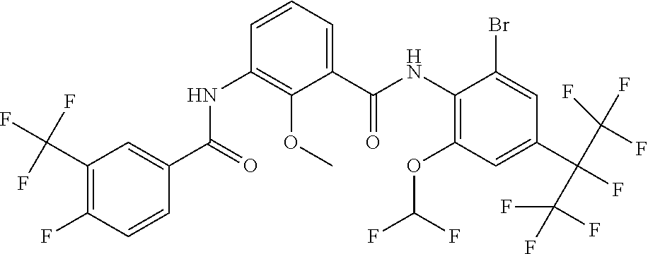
C1(OC(F)F)=C(NC(C2=CC=CC(NC(C3=CC(C(F)(F)F)=C(F)C=C3)=O)=C2OC)=O)C(Br)=CC(C(F)(C(F)(F)F)C(F)(F)F)=C1
